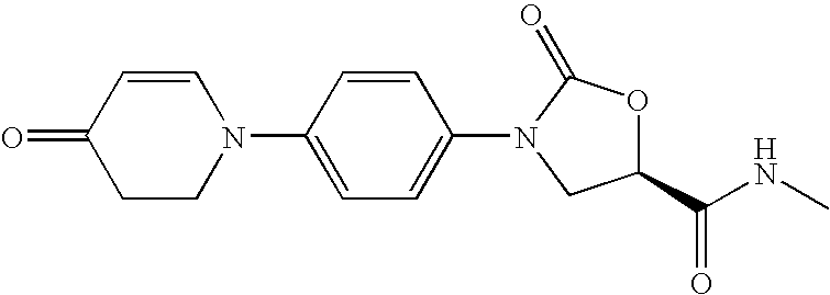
C1(=O)CCN(C2=CC=C(N3C(=O)OC(C(NC)=O)C3)C=C2)C=C1
